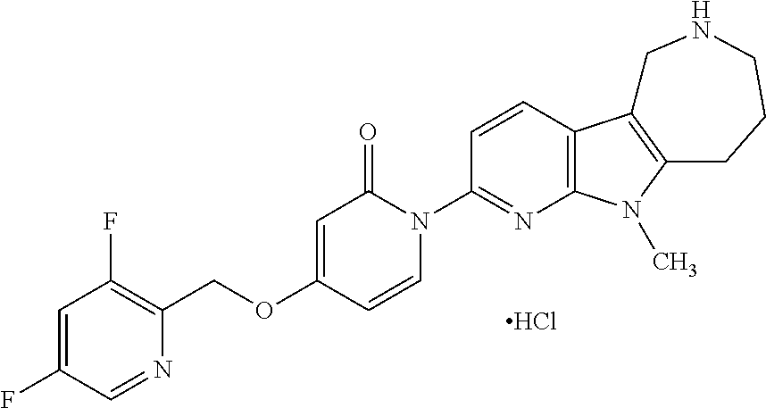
C1=C(F)C=NC(COC2=CC(=O)N(C3=NC4=C(C=C3)C3=C(N4C)CCCNC3)C=C2)=C1F.Cl
